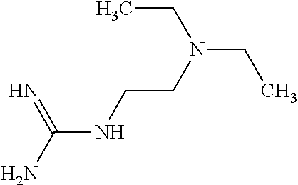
N(C(=N)N)CCN(CC)CC
